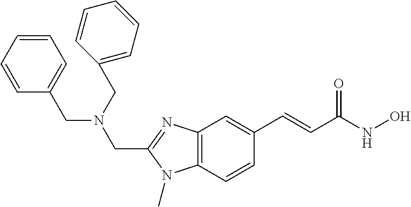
C12=C(C=CC(C=CC(NO)=O)=C1)N(C)C(CN(CC1=CC=CC=C1)CC1=CC=CC=C1)=N2
